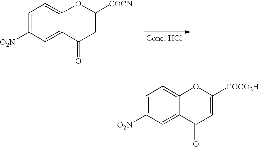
C1=C([O2N])C=C2C(=C1)OC([COCN])=CC2=O.C1=C([O2N])C=C2C(=C1)OC([COCO2H])=CC2=O
